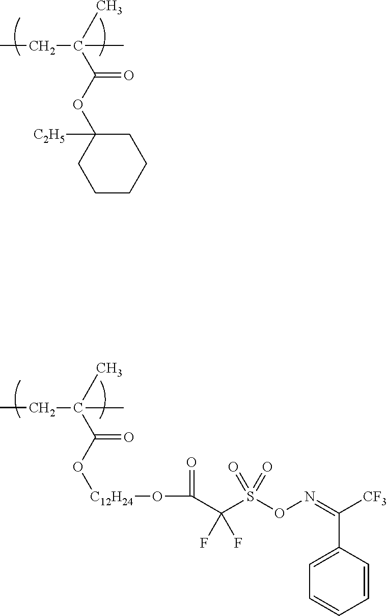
CCC(C)(C(=O)O[C12H24]OC(C(S(ON=C(C1=CC=CC=C1)[CF3])(=O)=O)(F)F)=O)C.CCC(C)(C(=O)OC1([C2H5])CCCCC1)C
